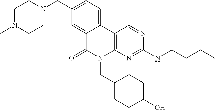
C1(CN2CCN(C)CC2)=CC=C2C(=C1)C(=O)N(CC1CCC(O)CC1)C1=C2C=NC(NCCCC)=N1
